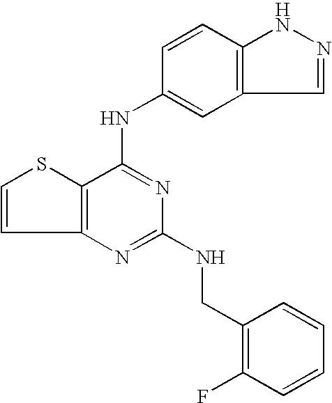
C12=C(C(NC3=CC4=C(C=C3)NN=C4)=NC(NCC3=C(F)C=CC=C3)=N1)SC=C2
